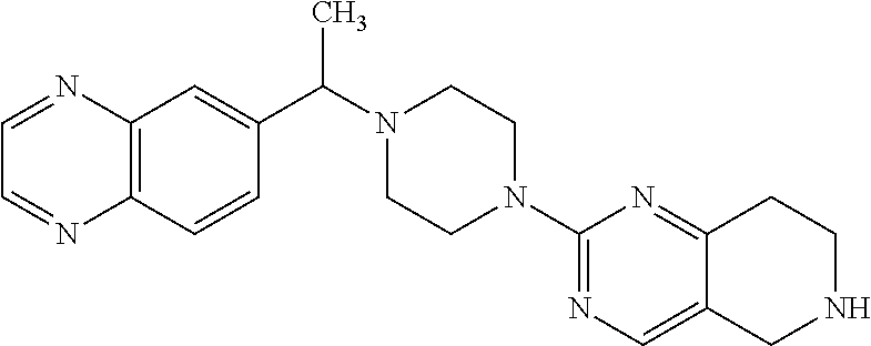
C12=C(C=CC(C(N3CCN(C4=NC=C5C(=N4)CCNC5)CC3)C)=C1)N=CC=N2
